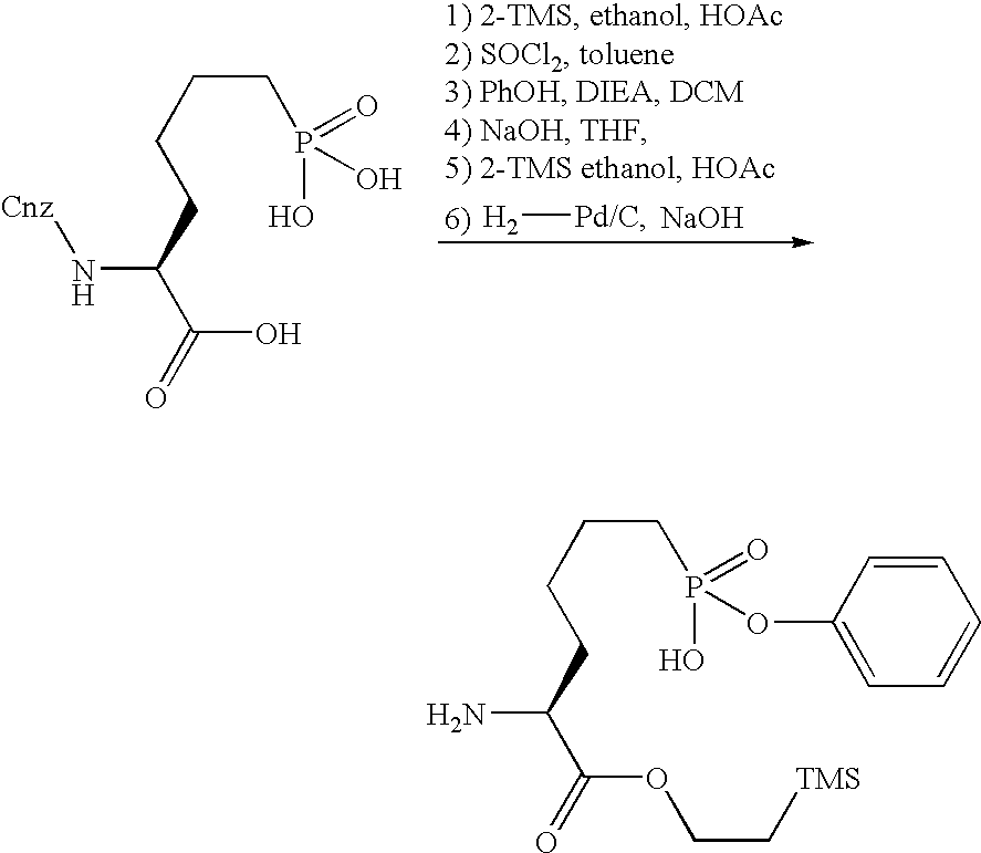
N(C(CCCCP(=O)(O)O)C(=O)O)[Cnz].[H2][Pd/C].[NaOH].NC(CCCCP(=O)(O)OC1=CC=CC=C1)C(=O)OCC[TMS]
